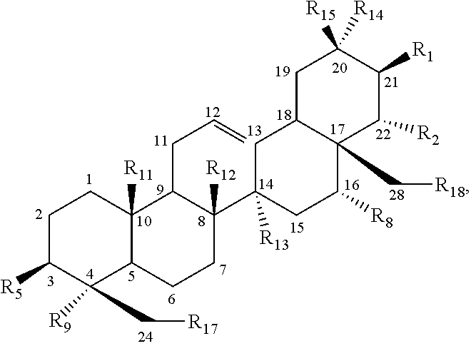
C1C([R5])C(C[R17])([R9])C2C([R11])(C1)C(CC=C)C(C1([R13])CC3C(C[R18])(C([R8])C1)C([R2])C([R1])C([R15])([R14])C3)([R12])CC2
